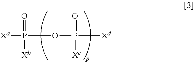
[Xa]P(OP([Xd])(=O)[Xc])(=O)[Xb]
